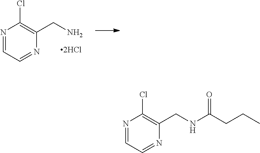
N1=CC=NC(CN)=C1Cl.N1=CC=NC(CNC(CCC)=O)=C1Cl
